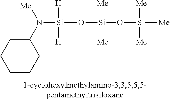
[Si](O[Si](O[Si]([Me])([Me])[Me])([Me])[Me])([H])([H])N(C1CCCCC1)[Me]
